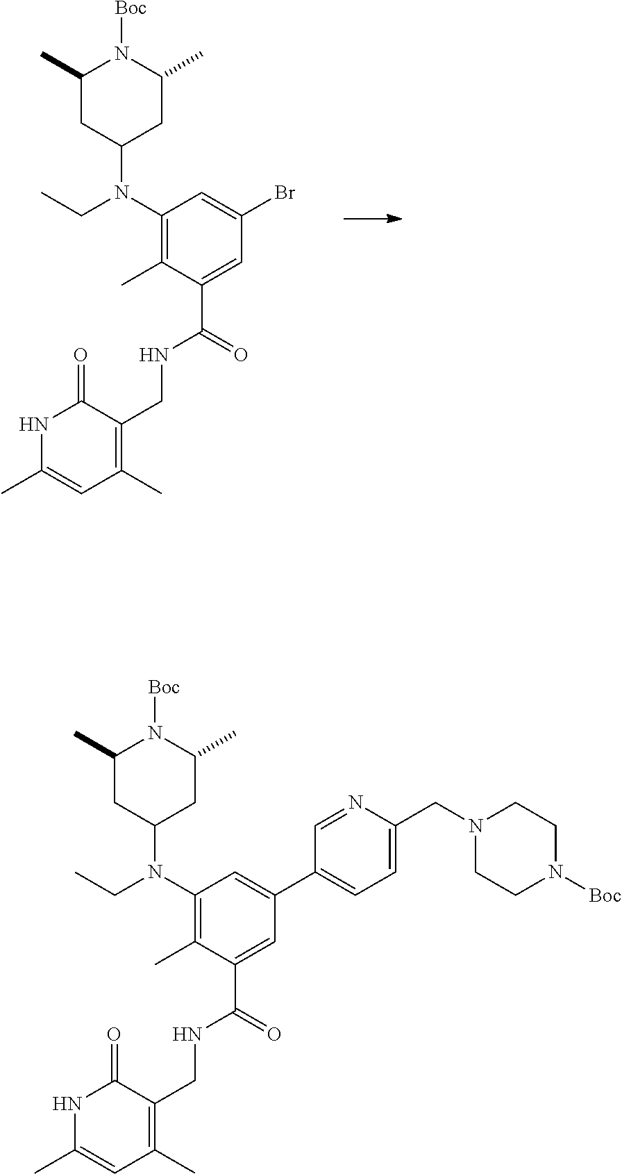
C1(C)CC(N(C2=C(C)C(C(=O)NCC3=C(C)C=C(C)NC3=O)=CC(Br)=C2)CC)CC(C)N1[Boc].C1(C)CC(N(C2=C(C)C(C(=O)NCC3=C(C)C=C(C)NC3=O)=CC(C3=CC=C(CN4CCN([Boc])CC4)N=C3)=C2)CC)CC(C)N1[Boc]
